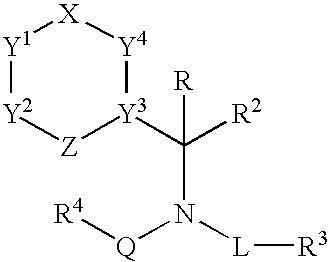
[Y1]1[Y2][Z][Y3](C([R2])(N([L][R3])[Q][R4])[R])[Y4][X]1
